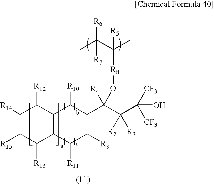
C(C(C([CF3])([CF3])O)([R2])[R3])(C1C([R10])C2C(C([R11])C1[R9])C([R13])C([R15])C([R14])C2[R12])([R4])O[R8]C(C)(C(C)([R6])[R7])[R5]
